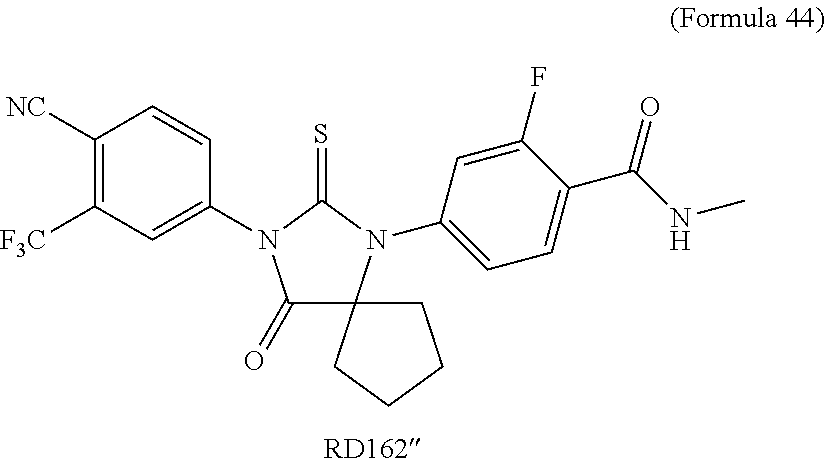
C1([NC])=C([F3C])C=C(N2C(=O)C3(N(C4=CC=C(C(NC)=O)C(F)=C4)C2=S)CCCC3)C=C1
